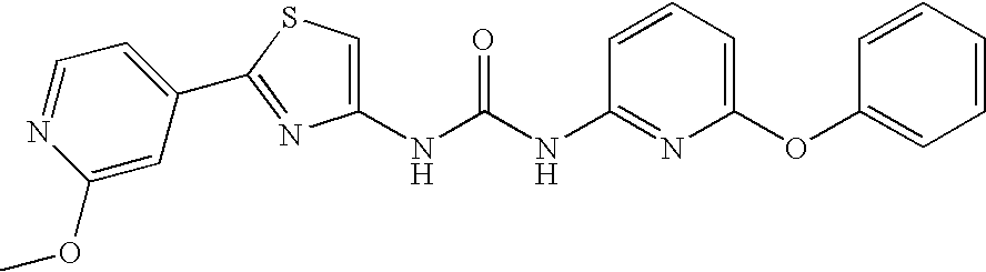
C1(C2=NC(NC(NC3=NC(OC4=CC=CC=C4)=CC=C3)=O)=CS2)=CC=NC(OC)=C1
